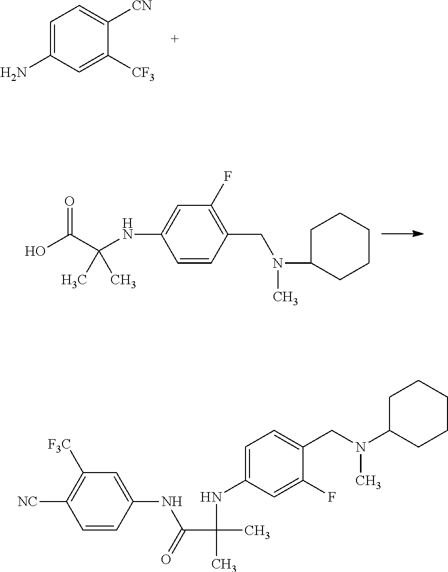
C1=C(N)C=C([CF3])C([CN])=C1.OC(C(NC1=CC(F)=C(CN(C2CCCCC2)C)C=C1)(C)C)=O.C1=CC(NC(C(NC2=CC=C(CN(C3CCCCC3)C)C(F)=C2)(C)C)=O)=CC([F3C])=C1[NC]
